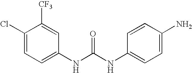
C1(NC(NC2=CC=C(N)C=C2)=O)=CC=C(Cl)C([CF3])=C1
